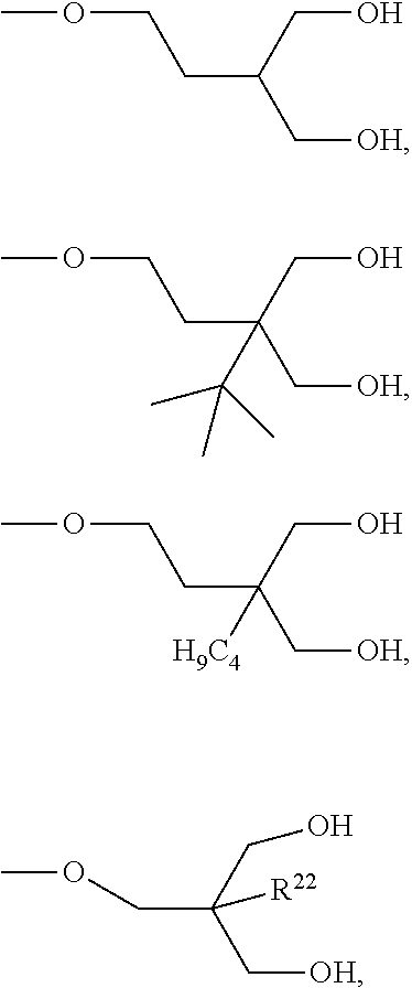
COCCC(CO)C[OH].COCCC(CO)(C[OH])C(C)(C)C.COCCC(CO)(C[OH])[H9C4].COCC(CO)(C[OH])[R22]
